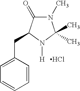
N1(C)C(=O)C(CC2=CC=CC=C2)N([H])C1(C)C.Cl
